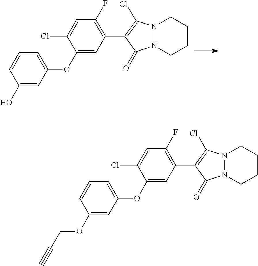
C1(OC2=CC=CC(O)=C2)=CC(C2=C(Cl)N3N(C2=O)CCCC3)=C(F)C=C1Cl.C1(OC2=CC=CC(OCC#C)=C2)=CC(C2=C(Cl)N3N(C2=O)CCCC3)=C(F)C=C1Cl
